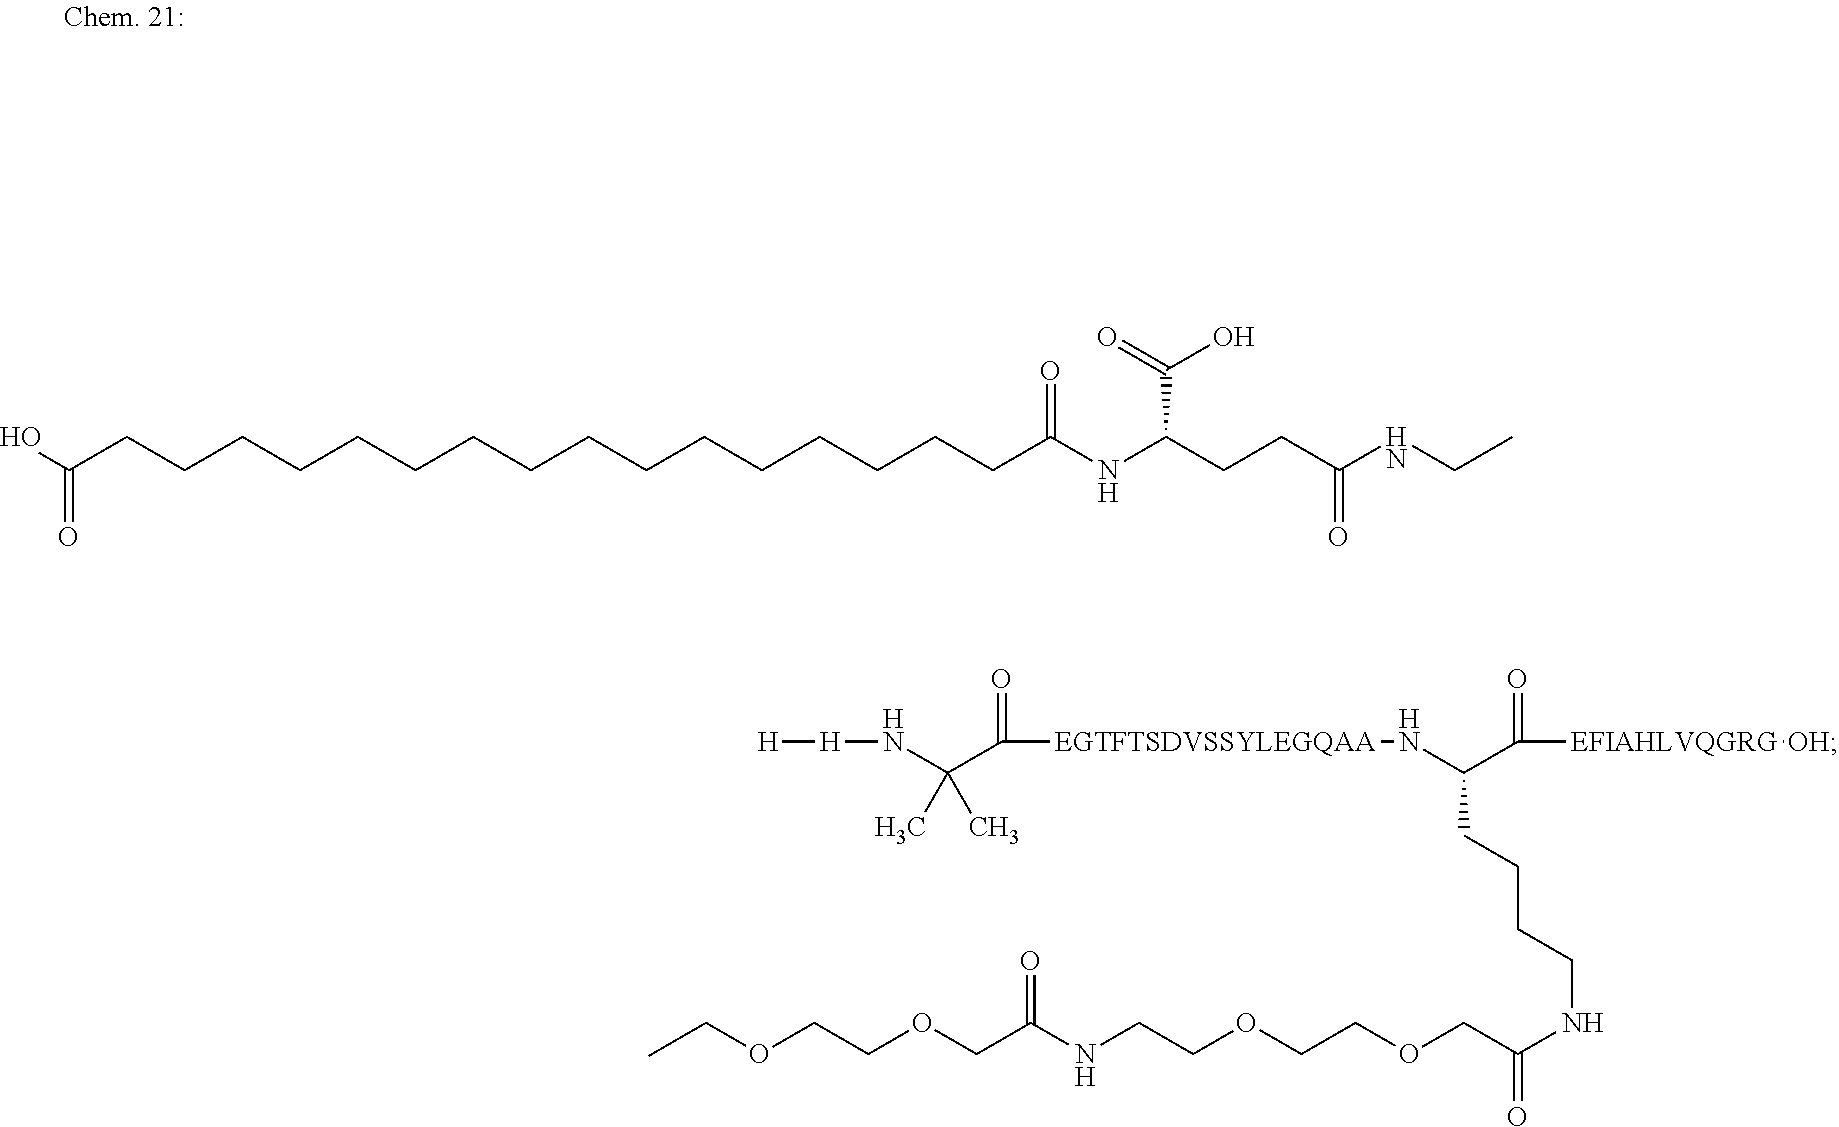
CCNC(=O)CCC(NC(CCCCCCCCCCCCCCCCC(O)=O)=O)C(O)=O.[H][H]NC(C([EGTFTSDVSSYLEGQAA]NC(CCCCNC(COCCOCCNC(=O)COCCOCC)=O)C(=O)[EFIAHLVQGRG][OH])=O)(C)C
